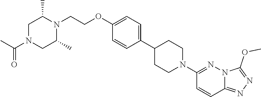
C1N(C(C)=O)CC(C)N(CCOC2=CC=C(C3CCN(C4=NN5C(=NN=C5OC)C=C4)CC3)C=C2)C1C
